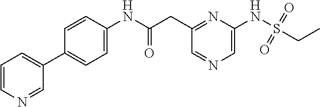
C1(CC(NC2=CC=C(C3=CC=CN=C3)C=C2)=O)=NC(NS(=O)(=O)CC)=CN=C1
